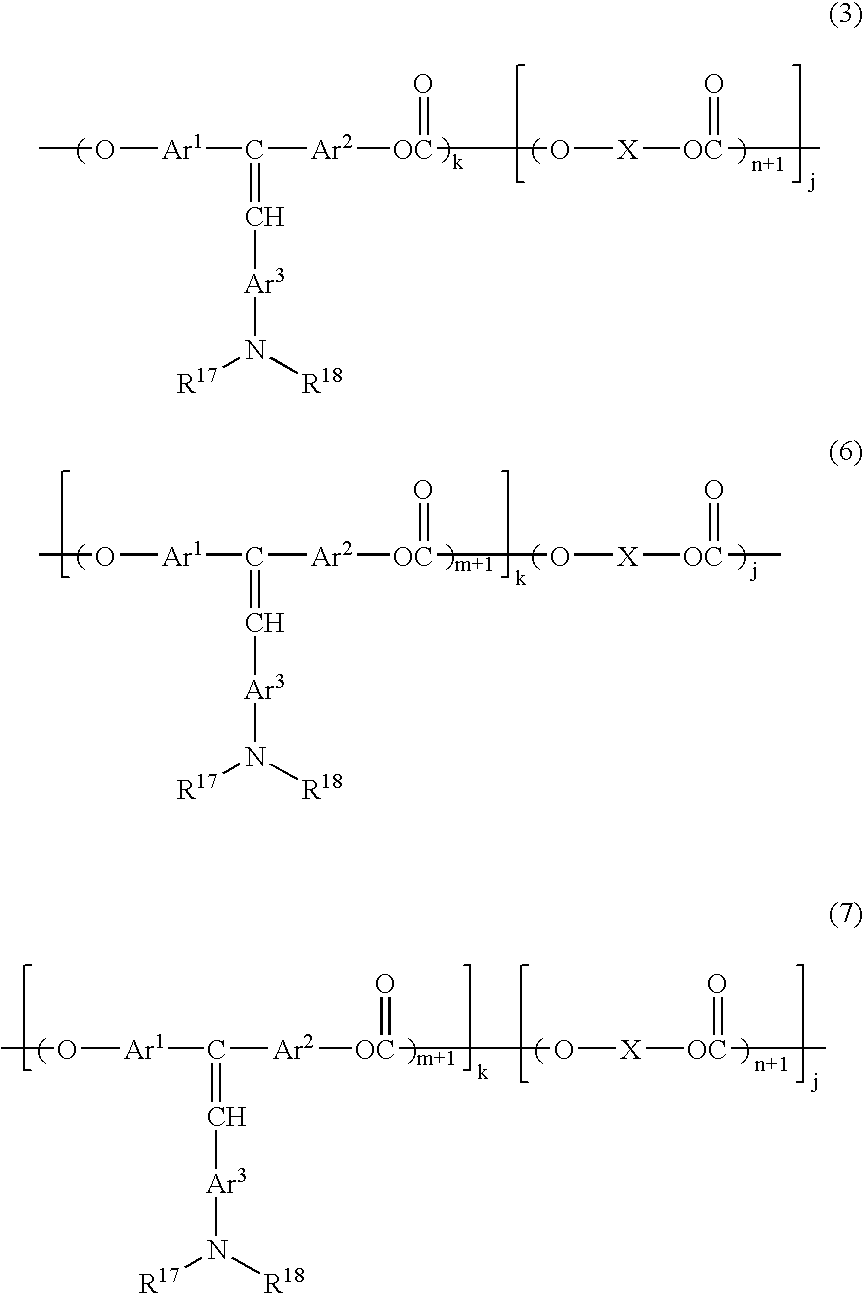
CO[Ar1]C([Ar2][OC](=O)O[X][OC](=O)C)=C[Ar3]N([R17])[R18].CO[Ar1]C([Ar2][OC](=O)O[X][OC](=O)C)=C[Ar3]N([R17])[R18].CO[Ar1]C([Ar2][OC](=O)O[X][OC](=O)C)=C[Ar3]N([R17])[R18]
